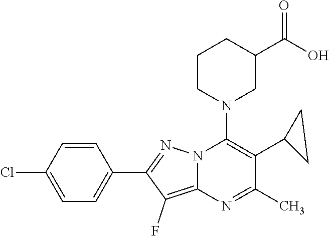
C1=CC(Cl)=CC=C1C1=NN2C(=C1F)N=C(C)C(C1CC1)=C2N1CC(C(O)=O)CCC1
